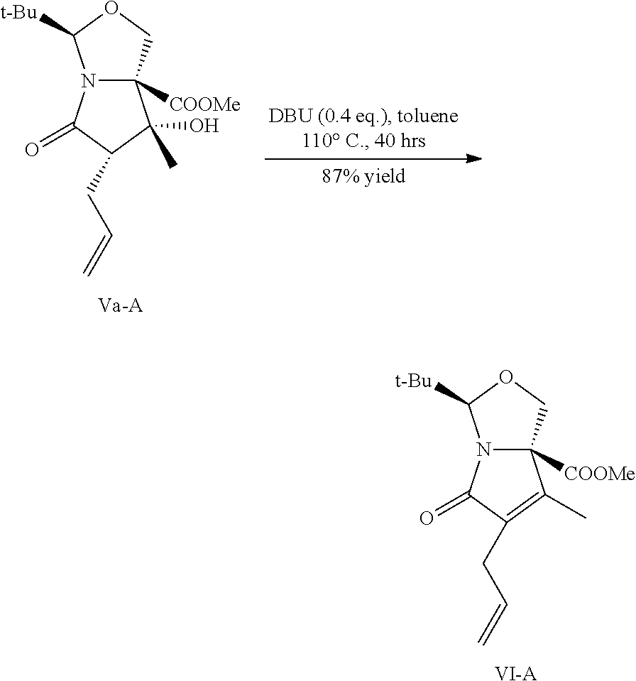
N12C([COOMe])(COC1[t-Bu])C(O)(C)C(CC=C)C2=O.N12C([COOMe])(COC1[t-Bu])C(C)=C(CC=C)C2=O.[VI-A]
